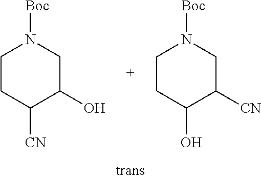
C1CC([CN])C(O)CN1[Boc].C1CC(O)C([CN])CN1[Boc]
